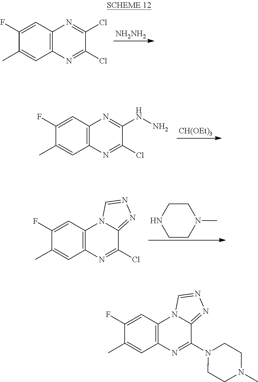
[NH2NH2].C12=C(C=C(F)C(C)=C1)N=C(Cl)C(Cl)=N2.C12=C(C=C(F)C(C)=C1)N=C(NN)C(Cl)=N2.[CH(OEt)3].C12=C(C=C(F)C(C)=C1)N1C(=NN=C1)C(Cl)=N2.C1CN(C)CCN1.C12=C(C=C(F)C(C)=C1)N1C(=NN=C1)C(N1CCN(C)CC1)=N2
